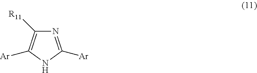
N1=C([Ar])NC([Ar])=C1[R11]
